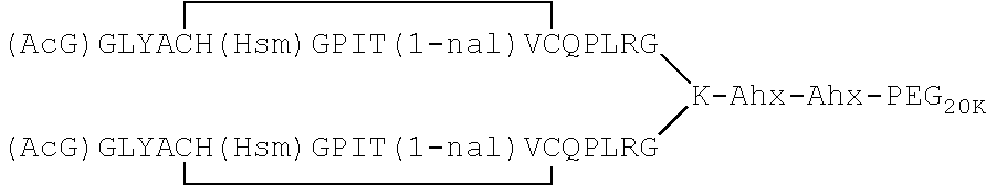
[(AcG)GLYACH(Hsm)GPIT(1-nal)VCQPLRG]1([K-Ahx-Ahx-PEG20K][(AcG)GLYACH(Hsm)GPIT(1-nal)VCQPLRG]2CC2)CC1
